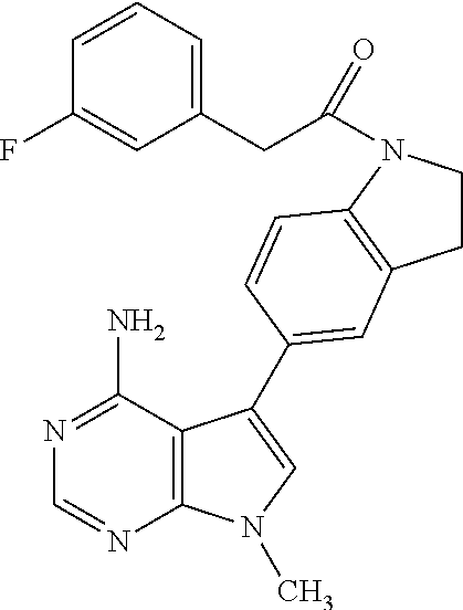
C1=NC2=C(C(N)=N1)C(C1=CC3=C(N(C(CC4=CC=CC(F)=C4)=O)CC3)C=C1)=CN2C
